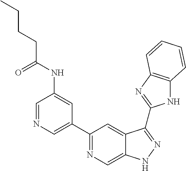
C1=NC=C(C2=NC=C3C(=C2)C(C2=NC4=C(N2)C=CC=C4)=NN3)C=C1NC(CCCC)=O
